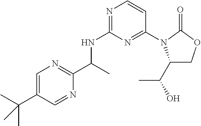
C1=C(C(C)(C)C)C=NC(C(C)NC2=NC=CC(N3C(C(O)C)COC3=O)=N2)=N1
